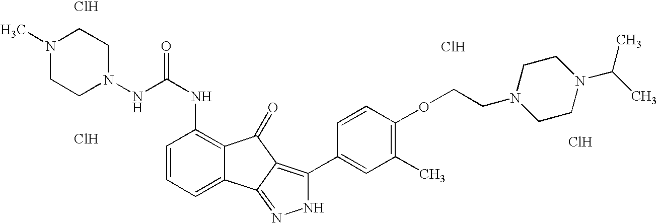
Cl.N(C(NC1=C2C(=CC=C1)C1=NNC(C3=CC(C)=C(OCCN4CCN(C(C)C)CC4)C=C3)=C1C2=O)=O)N1CCN(C)CC1.Cl.Cl.Cl
